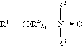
[R1][(OR4)n]N([R2])(->O)[R3]
